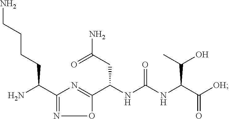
NC(C1=NOC(C(NC(NC(C([OH])=O)C(C)O)=O)CC(N)=O)=N1)CCCCN
